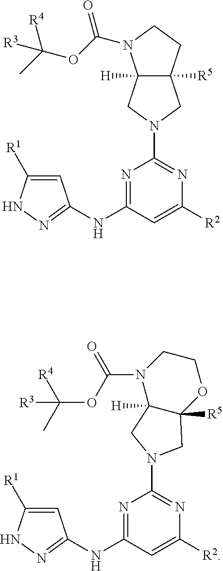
N1=C(NC2=NNC([R1])=C2)C=C([R2])N=C1N1CC2([H])N(C(OC(C)([R3])[R4])=O)CCOC2([R5])C1.N1=C(NC2=NNC([R1])=C2)C=C([R2])N=C1N1CC2([H])C([R5])(CCN2C(OC(C)([R4])[R3])=O)C1
